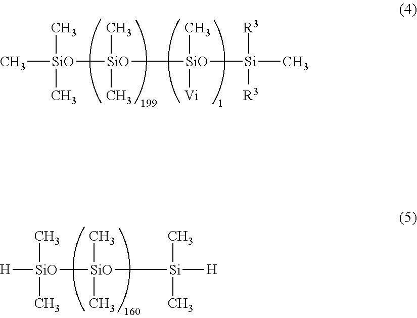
C[SiO](C)(C)[SiO](C)(C)[SiO](C)([Vi])[Si]([R3])([R3])C.[H][SiO](C)(C)[SiO](C)(C)[Si](C)(C)[H]
